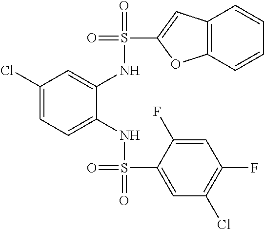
C1(Cl)=CC=C(NS(=O)(C2=CC(Cl)=C(F)C=C2F)=O)C(NS(=O)(C2=CC3=C(O2)C=CC=C3)=O)=C1
